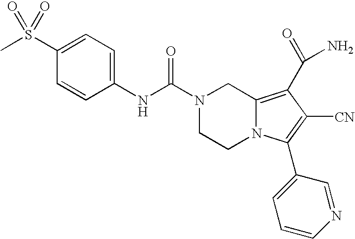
C1(S(C)(=O)=O)=CC=C(NC(N2CCN3C(=C(C(N)=O)C([CN])=C3C3=CC=CN=C3)C2)=O)C=C1
